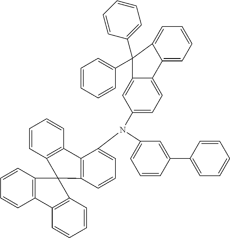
C1=CC=C(N(C2=CC=CC3=C2C2=C(C=CC=C2)C32C3=C(C=CC=C3)C3=C2C=CC=C3)C2=CC=C3C(=C2)C(C2=CC=CC=C2)(C2=CC=CC=C2)C2=CC=CC=C32)C=C1C1=CC=CC=C1
